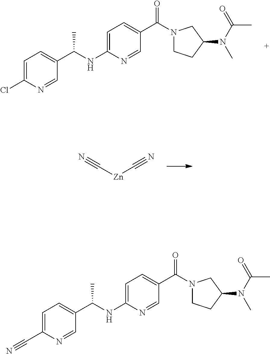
C1=C(NC(C2=CC=C(Cl)N=C2)C)N=CC(C(=O)N2CCC(N(C(=O)C)C)C2)=C1.N#C[Zn]C#N.C1=C(NC(C2=CC=C(C#N)N=C2)C)N=CC(C(=O)N2CCC(N(C(=O)C)C)C2)=C1
